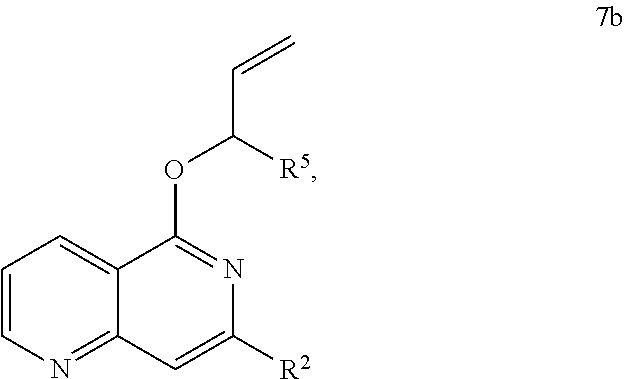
C1=CN=C2C(=C1)C(OC([R5])C=C)=NC([R2])=C2
